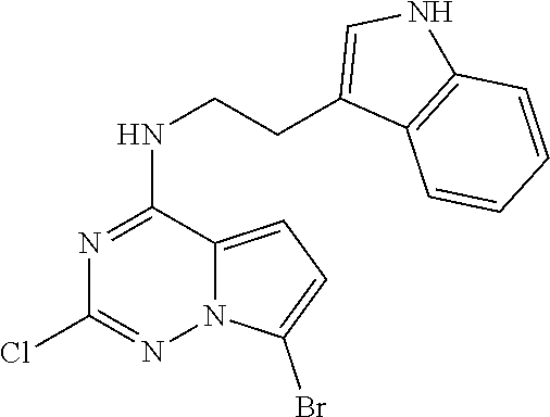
N1=C(NCCC2=CNC3=C2C=CC=C3)C2=CC=C(Br)N2N=C1Cl
